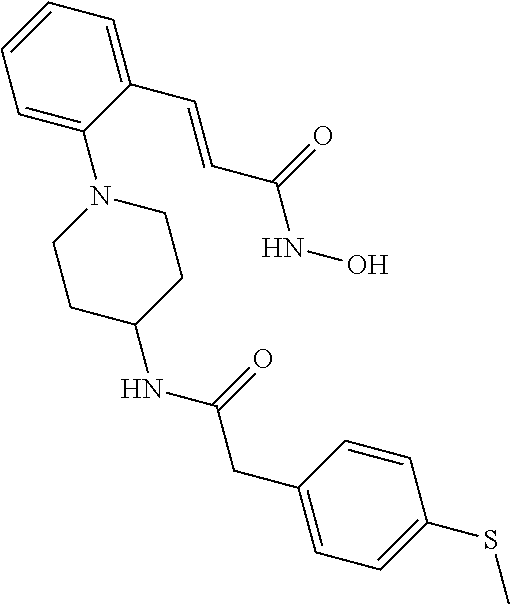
C1=C(N2CCC(NC(CC3=CC=C(SC)C=C3)=O)CC2)C(C=CC(NO)=O)=CC=C1
